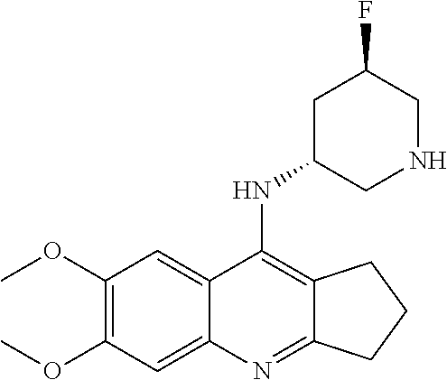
C1(OC)=C(OC)C=C2C(=C1)C(NC1CNCC(F)C1)=C1C(=N2)CCC1
